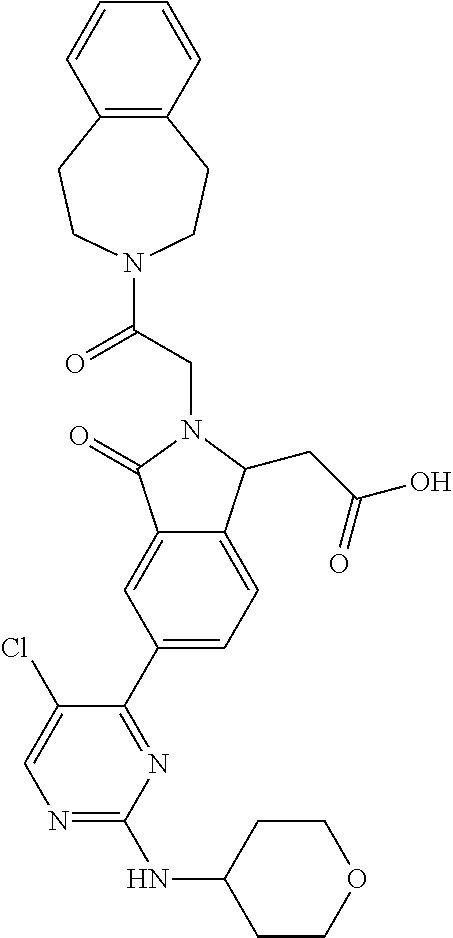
N1(C(CN2C(=O)C3=CC(C4=NC(NC5CCOCC5)=NC=C4Cl)=CC=C3C2CC(O)=O)=O)CCC2=C(CC1)C=CC=C2
